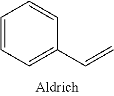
C1=CC=C(C=C)C=C1
